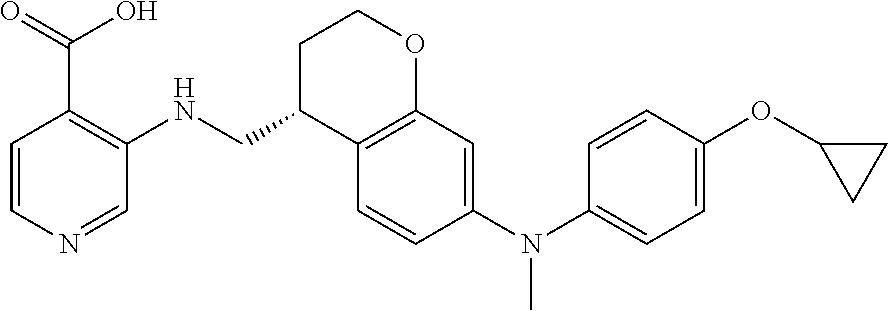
C1=CC(N(C2=CC=C(OC3CC3)C=C2)C)=CC2=C1C(CNC1=C(C(=O)O)C=CN=C1)CCO2
